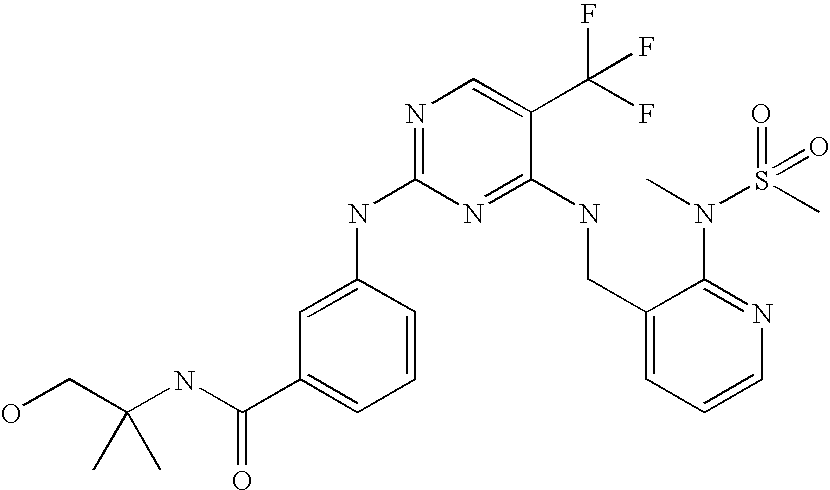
N(C(C1=CC=CC(NC2=NC=C(C(F)(F)F)C(NCC3=CC=CN=C3N(C)S(C)(=O)=O)=N2)=C1)=O)C(CO)(C)C
